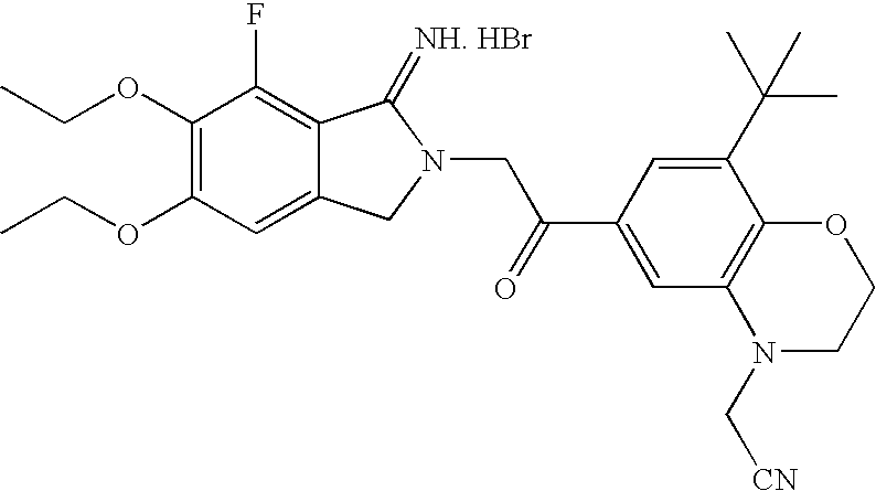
C1(OCC)=C(OCC)C=C2C(=C1F)C(=[NH. HBr])N(CC(C1=CC3=C(C(C(C)(C)C)=C1)OCCN3C[CN])=O)C2
